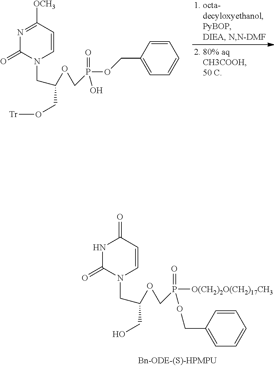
N1=C([OCH3])C=CN(CC(OCP(=O)(O)OCC2=CC=CC=C2)CO[Tr])C1=O.N1C(=O)N(CC(OCP(=O)(OCC2=CC=CC=C2)[O(CH2)2O(CH2)17CH3])CO)C=CC1=O
